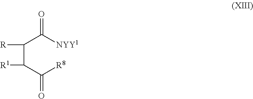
C(C(C([R8])=O)[R1])(C([NYY1])=O)[R]
